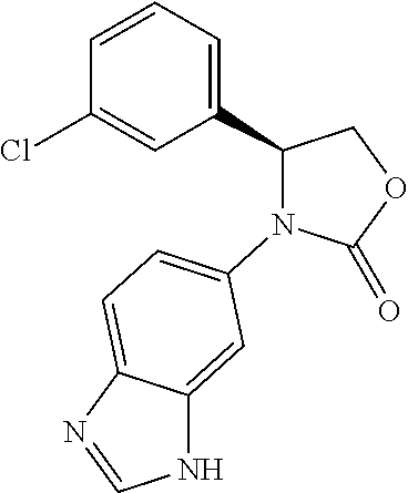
O1C(=O)N(C2=CC=C3C(=C2)NC=N3)C(C2=CC=CC(Cl)=C2)C1
